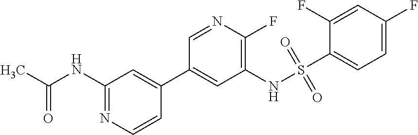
CC(NC1=NC=CC(C2=CC(NS(C3=CC=C(F)C=C3F)(=O)=O)=C(F)N=C2)=C1)=O
